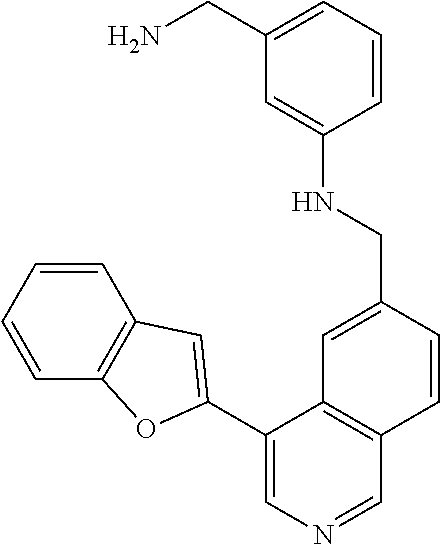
C1(C2=CC3=C(C=CC=C3)O2)=CN=CC2=C1C=C(CNC1=CC(CN)=CC=C1)C=C2
